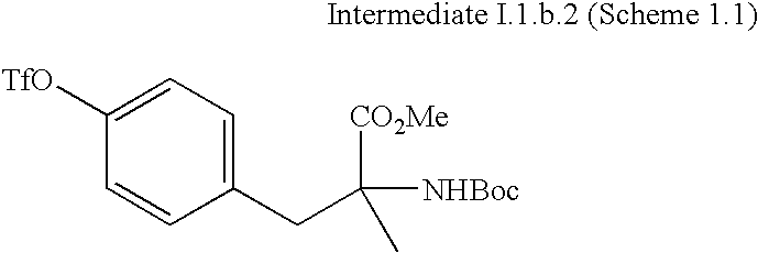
C1(CC([NHBoc])([CO2Me])C)=CC=C([TfO])C=C1
